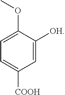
C1=C([COOH])C=C([OH])C(OC)=C1
